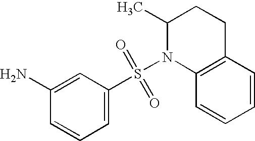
N1(S(C2=CC=CC(N)=C2)(=O)=O)C2=C(CCC1C)C=CC=C2
